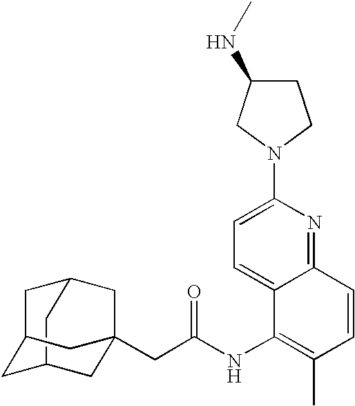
C12CC3CC(C1)CC(CC(=O)NC1=C(C)C=CC4=NC(N5CC(NC)CC5)=CC=C14)(C3)C2
